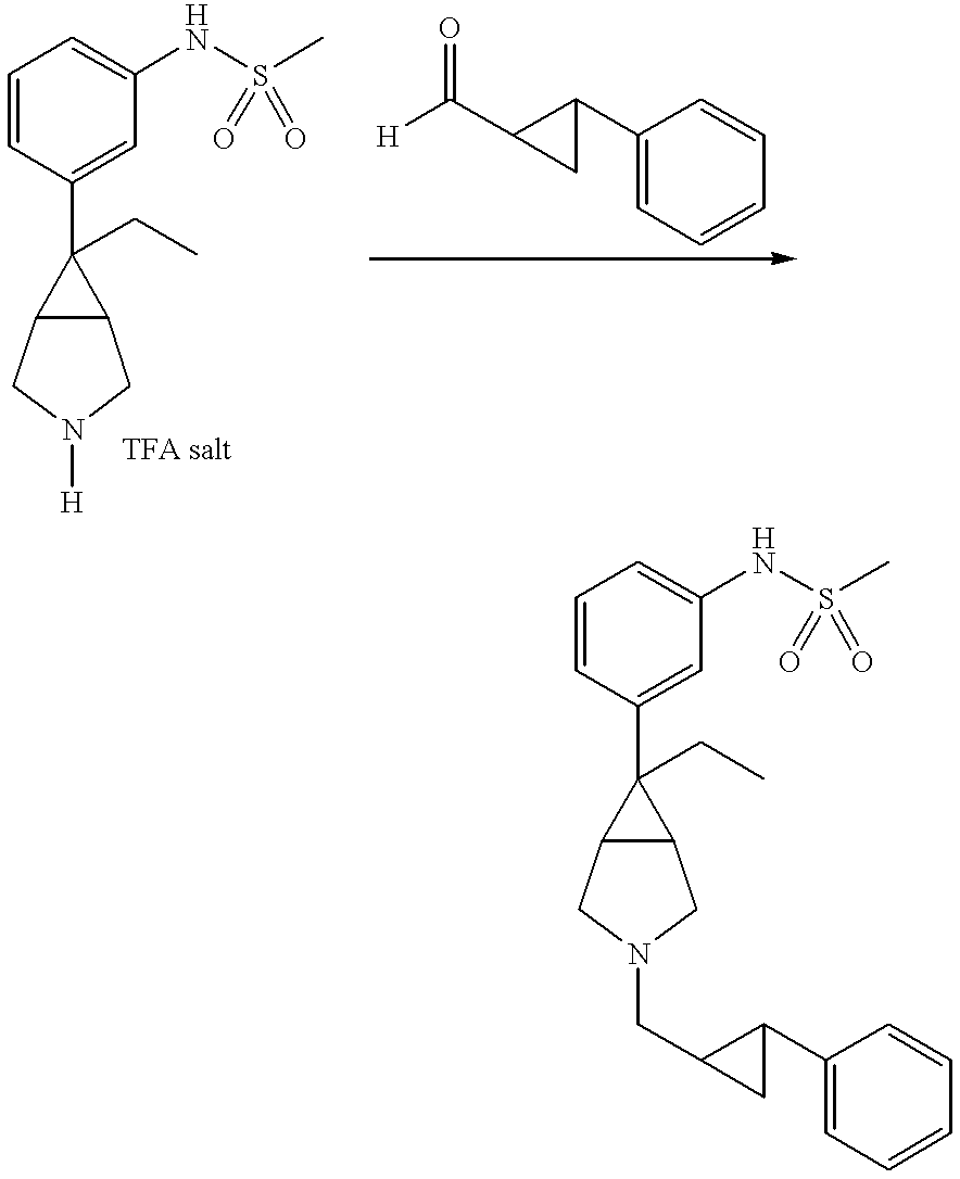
C1=CC(C2(CC)C3C2CN([H])C3)=CC(NS(C)(=O)=O)=C1.C1=CC(C2(CC)C3C2CN(CC2CC2C2=CC=CC=C2)C3)=CC(NS(C)(=O)=O)=C1.[H]C(C1CC1C1=CC=CC=C1)=O
